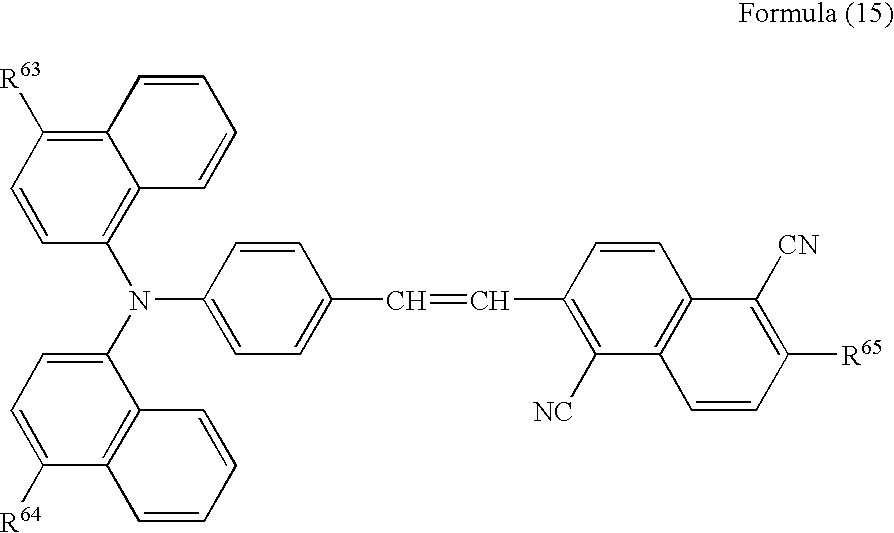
C1=CC(N(C2=C3C(=C([R63])C=C2)C=CC=C3)C2=CC=C([R64])C3=C2C=CC=C3)=CC=C1C=CC1=C([NC])C2=C(C=C1)C([CN])=C([R65])C=C2
